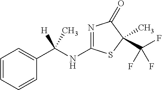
N1=C(NC(C2=CC=CC=C2)(C)[H])SC(C(F)(F)F)(C)C1=O
